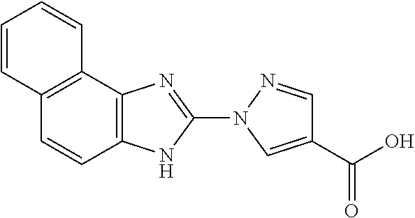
C1=CC2=C(N=C(N3C=C(C(=O)O)C=N3)N2)C2=C1C=CC=C2
